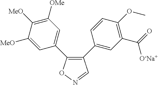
C1(C2=CC(C(=O)[O-Na+])=C(OC)C=C2)=C(C2=CC([OMe])=C([MeO])C([MeO])=C2)ON=C1
